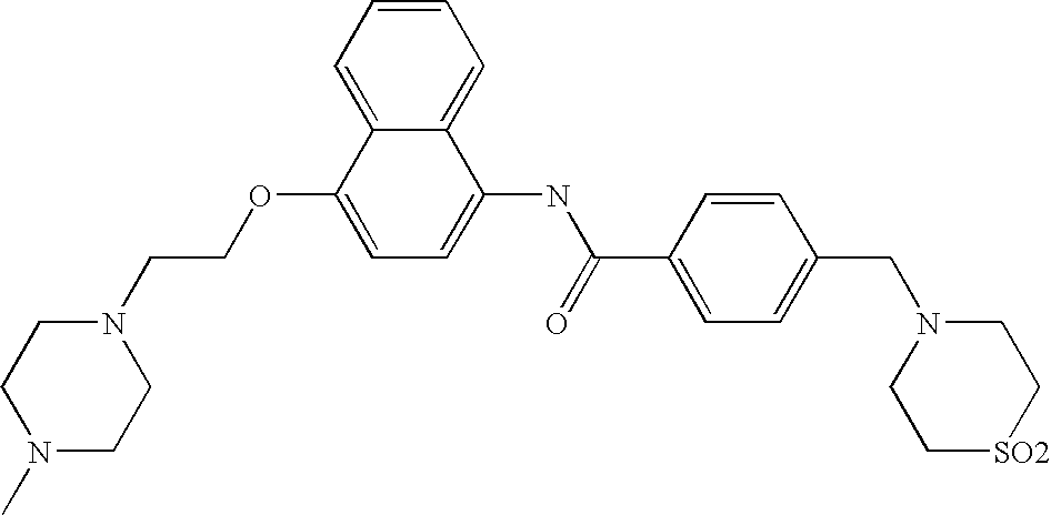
C1=CC=C2C(=C1)C(NC(C1=CC=C(CN3CC[SO2]CC3)C=C1)=O)=CC=C2OCCN1CCN(C)CC1
